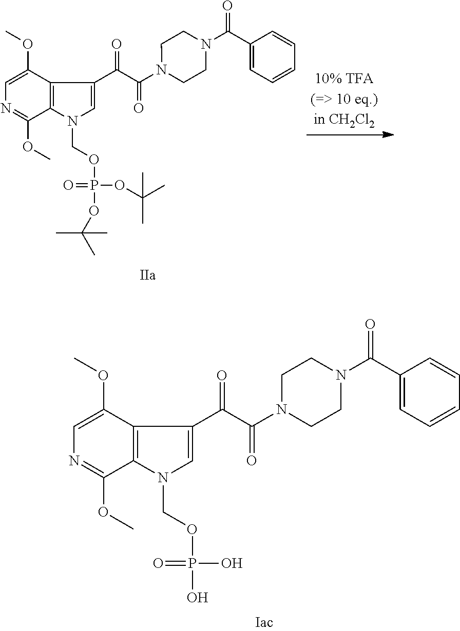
C1=C(OC)C2=C(C(OC)=N1)N(COP(O)(=O)O)C=C2C(=O)C(N1CCN(C(C2=CC=CC=C2)=O)CC1)=O.C1=C(OC)C2=C(C(OC)=N1)N(COP(OC(C)(C)C)(=O)OC(C)(C)C)C=C2C(=O)C(N1CCN(C(C2=CC=CC=C2)=O)CC1)=O
